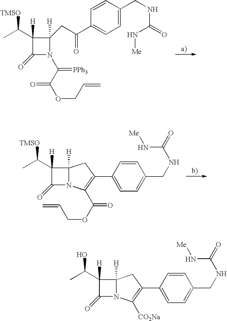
C1([H])(C(C)[TMSO])C(=O)N(C(C(OCC=C)=O)=[PPh3])C1(CC(=O)C1=CC=C(CNC(=O)N[Me])C=C1)[H].C1(=O)N2C([H])(CC(C3=CC=C(CNC(=O)N[Me])C=C3)=C2C(=O)OCC=C)C1([H])C(C)[TMSO].C1(=O)N2C([H])(CC(C3=CC=C(CNC(=O)N[Me])C=C3)=C2[CO2Na])C1([H])C(C)O
